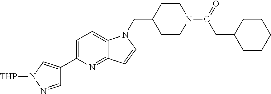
C1=C(C2=CN([THP])N=C2)N=C2C(=C1)N(CC1CCN(C(=O)CC3CCCCC3)CC1)C=C2
